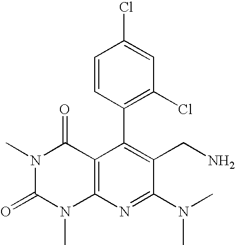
C1=CC(C2=C(CN)C(N(C)C)=NC3=C2C(=O)N(C)C(=O)N3C)=C(Cl)C=C1Cl
